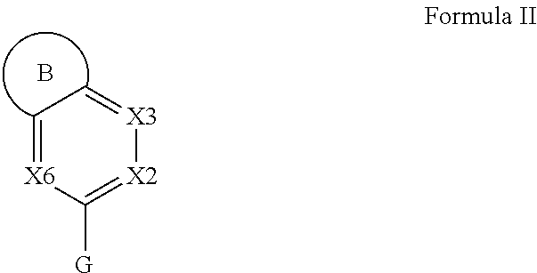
C1=[X6]C([G])=[X2][X3]=C1.B
